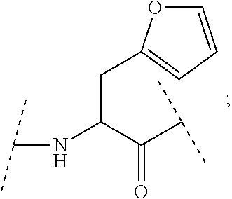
C(NC(C(C(C)C)=O)CC1=CC=CO1)(C)C
